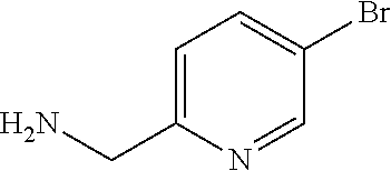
C1=C(CN)N=CC(Br)=C1
